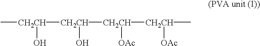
C[CH2CH]([CH2CH]([CH2CH]([CH2CH](C)[OAc])[OAc])O)O
